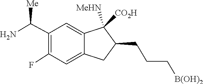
C1(F)=C(C(N)[Me])C=C2C([CO2H])([MeHN])C(CCC[B(OH)2])CC2=C1
